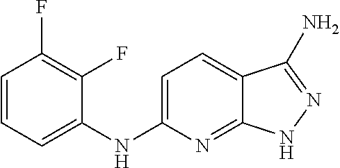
C1=CC=C(NC2=CC=C3C(=N2)NN=C3N)C(F)=C1F
